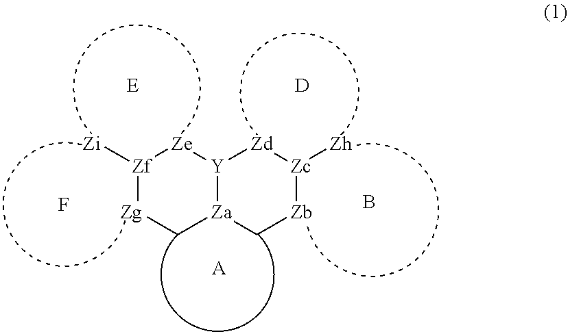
[Zf]1([Zi])[Zg]C[Za]2[Y]([Ze]1)[Zd][Zc]([Zh])[Zb]C2.[A].B.[D].F
